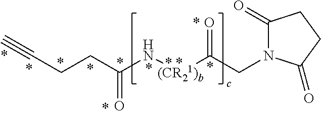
N([(CR21)b]C(=O)CN1C(=O)CCC1=O)C(CCC#C)=O
